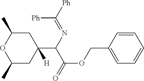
C1(C)CC(C(N=C([Ph])[Ph])C(OCC2=CC=CC=C2)=O)([H])CC(C)O1
